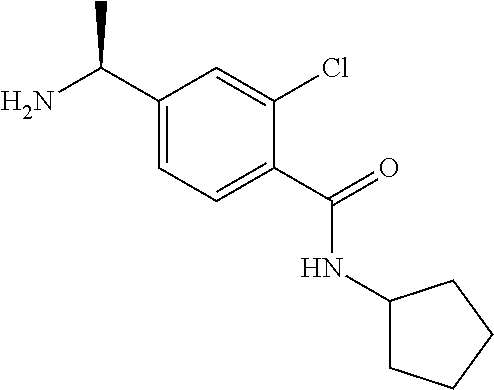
C1(C(N)C)=CC=C(C(=O)NC2CCCC2)C(Cl)=C1
